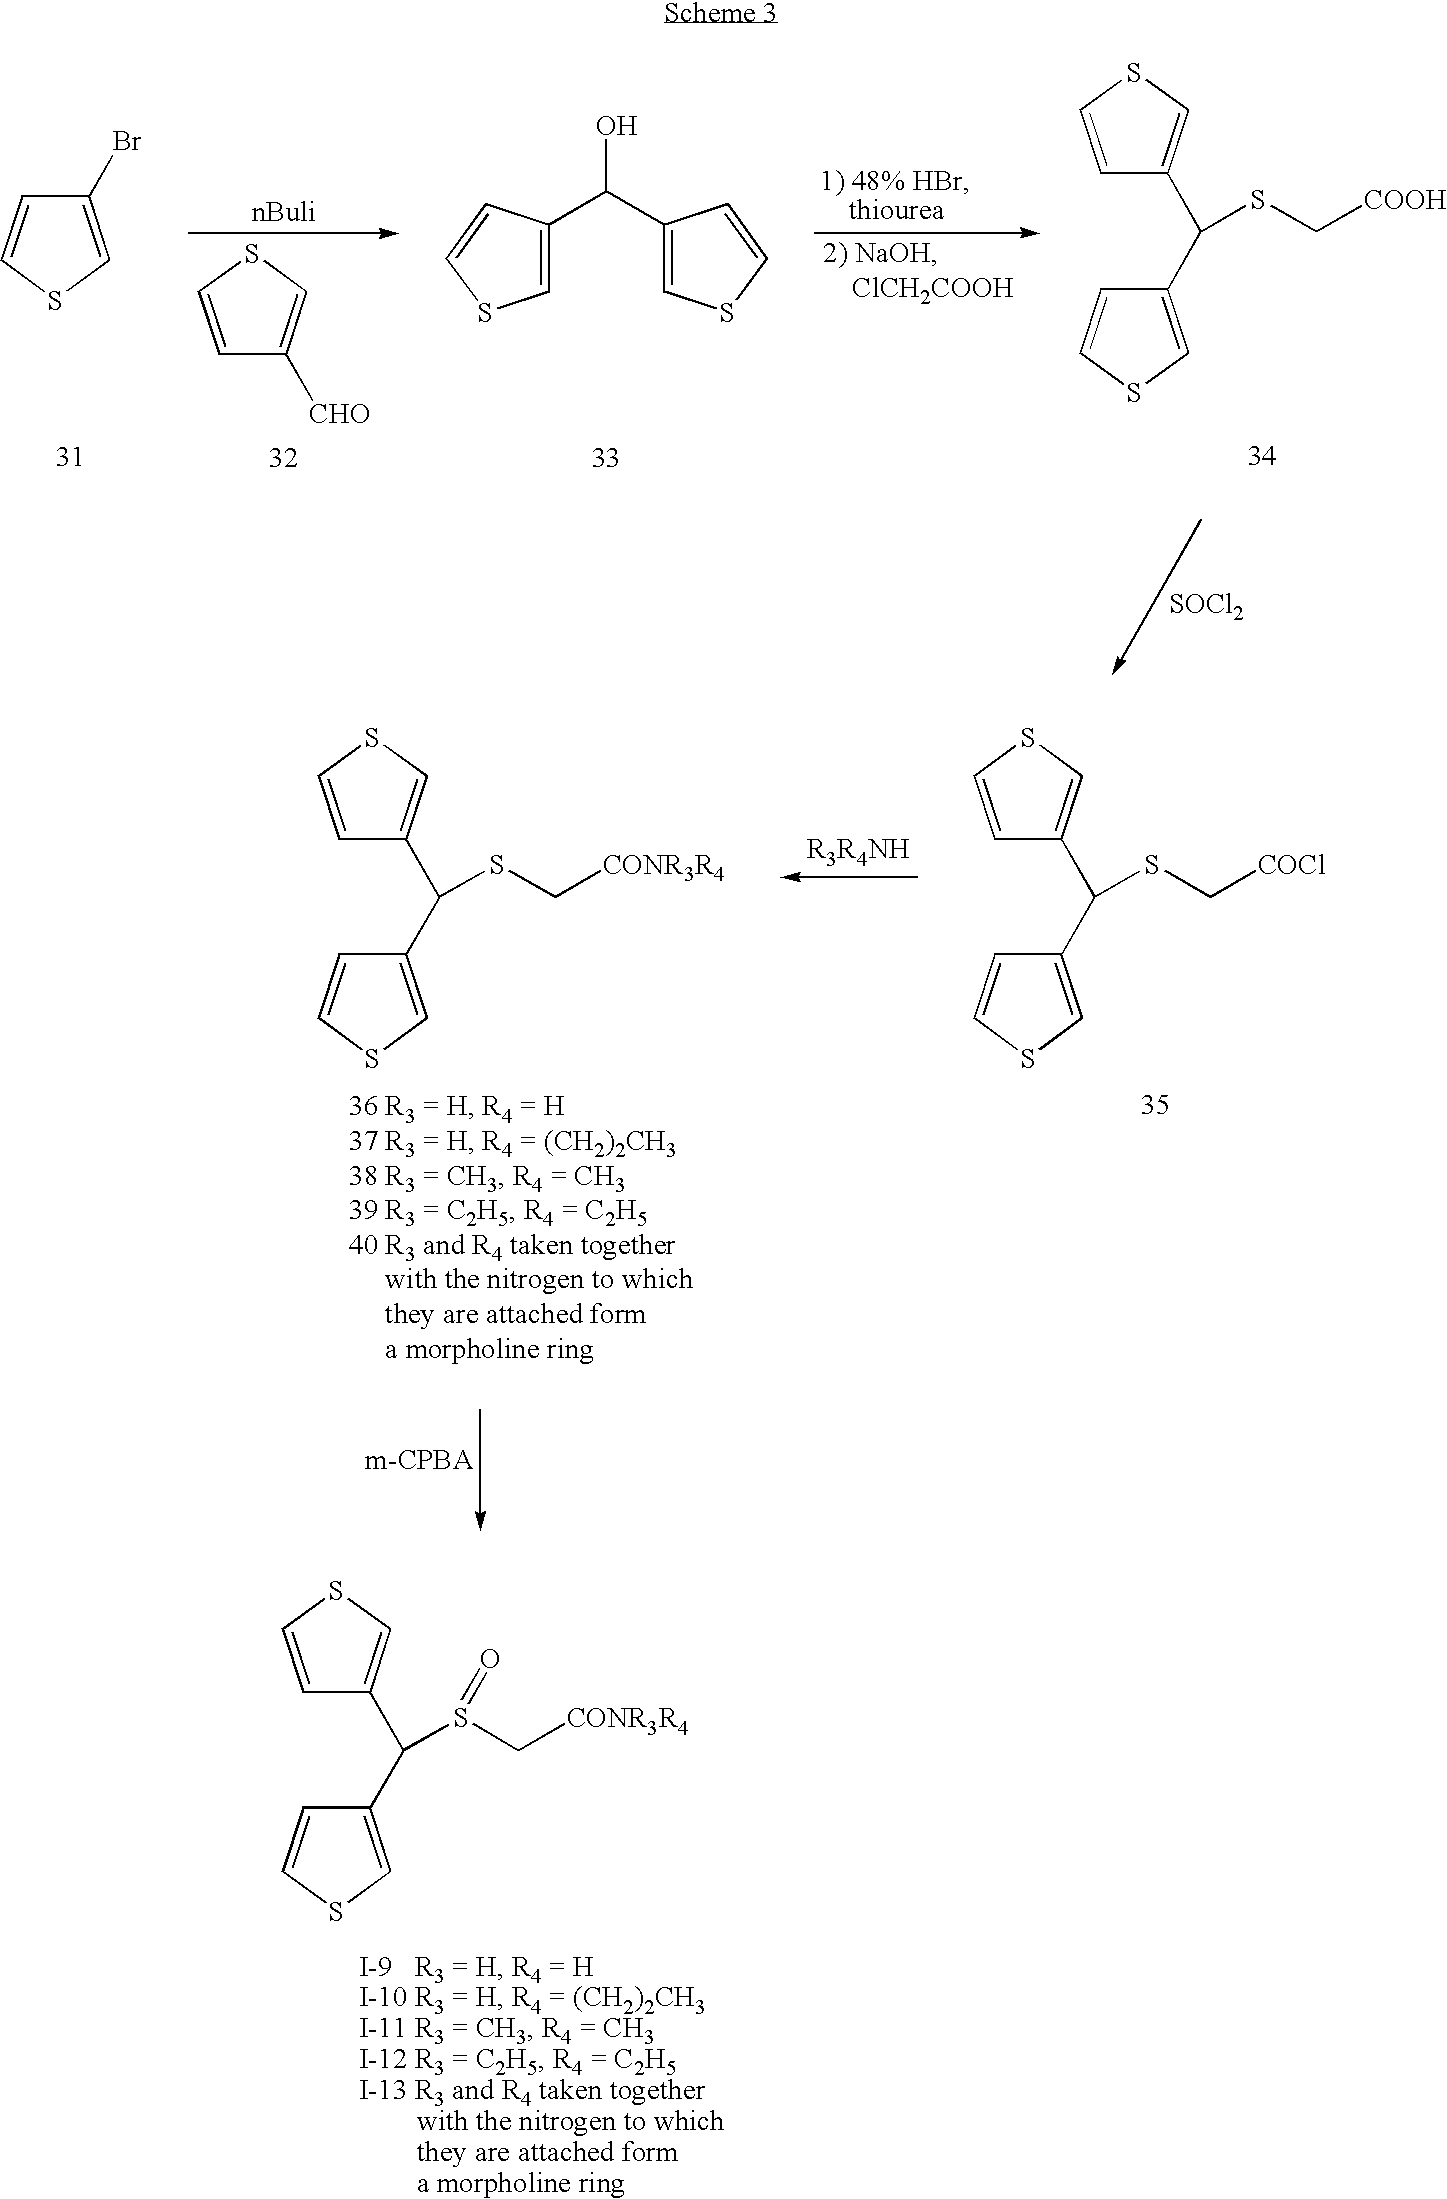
C1=CSC=C1[CHO].C1=C(C(C2=CSC=C2)O)C=CS1.C1(Br)=CSC=C1.C1=CSC=C1C(C1=CSC=C1)SC[COOH].[SOCl2].C1=CSC=C1C(C1=CSC=C1)SC[COCl].C1=CSC=C1C(C1=CSC=C1)SC[CONR3R4].C(C1=CSC=C1)(C1=CSC=C1)S(C[CONR3R4])=O
